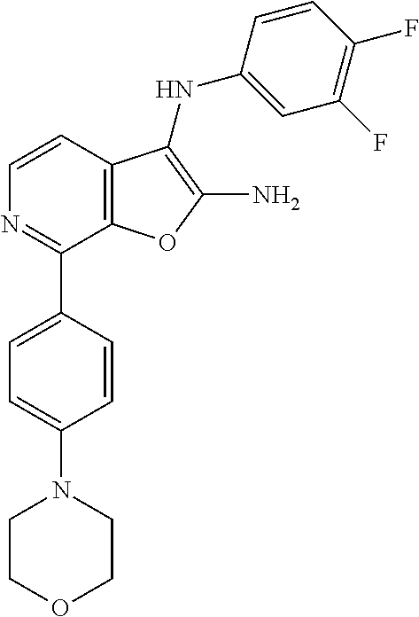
C1=CC2=C(C(C3=CC=C(N4CCOCC4)C=C3)=N1)OC(N)=C2NC1=CC(F)=C(F)C=C1
